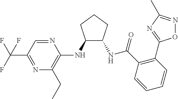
C1(NC2=C(CC)N=C(C(F)(F)F)C=N2)C(NC(C2=C(C3=NC(C)=NO3)C=CC=C2)=O)CCC1
